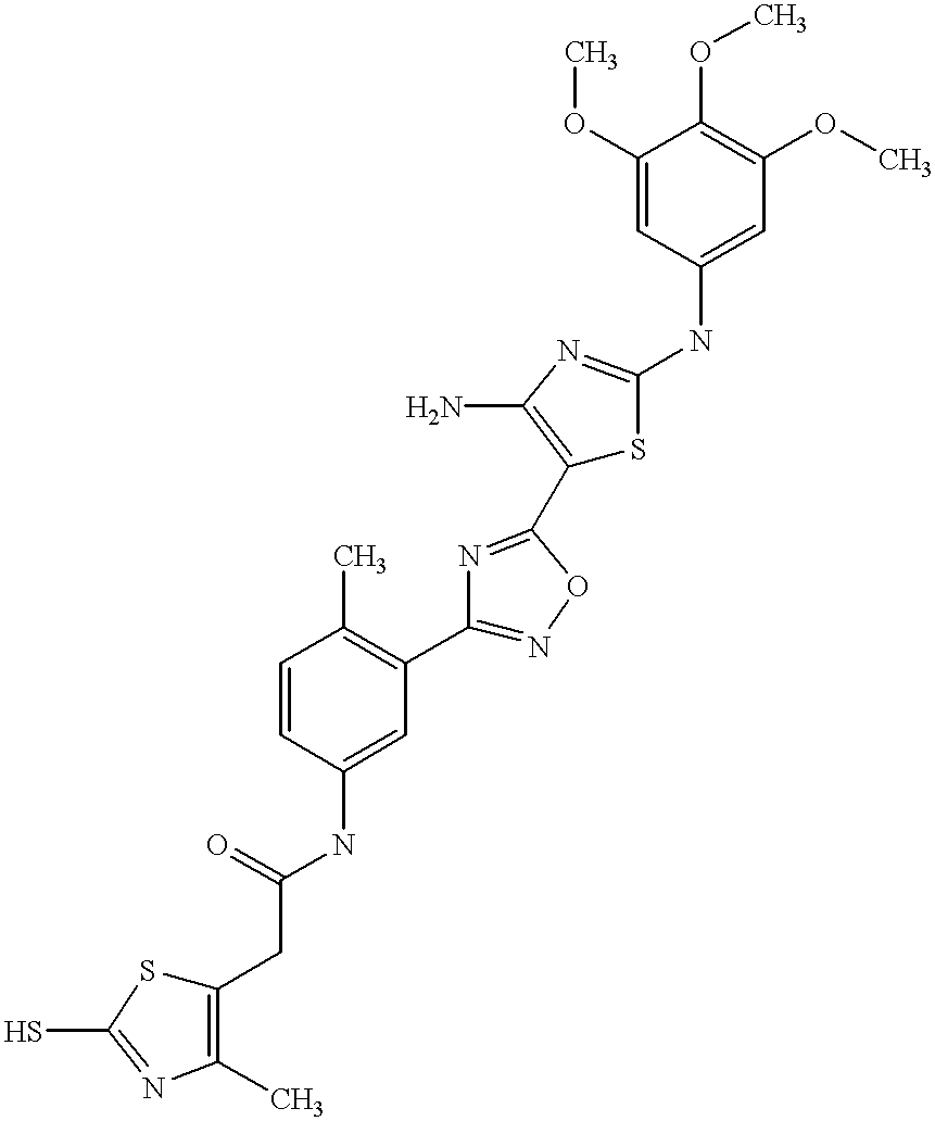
C(C(=O)NC1=CC(C2=NOC(C3=C(N)N=C(NC4=CC(OC)=C(OC)C(OC)=C4)S3)=N2)=C(C)C=C1)C1=C(C)N=C(S)S1
